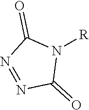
[R]N1C(=O)N=NC1=O
